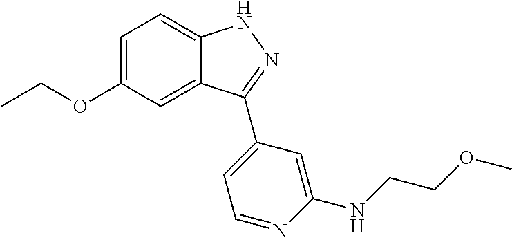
C1=C(OCC)C=C2C(=C1)NN=C2C1=CC=NC(NCCOC)=C1
